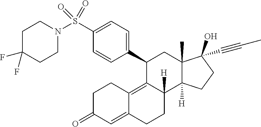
C1C(F)(F)CCN(S(C2=CC=C(C3C4=C5C(=CC(=O)CC5)CCC4([H])C4([H])C(C)(C3)C(O)(C#CC)CC4)C=C2)(=O)=O)C1
